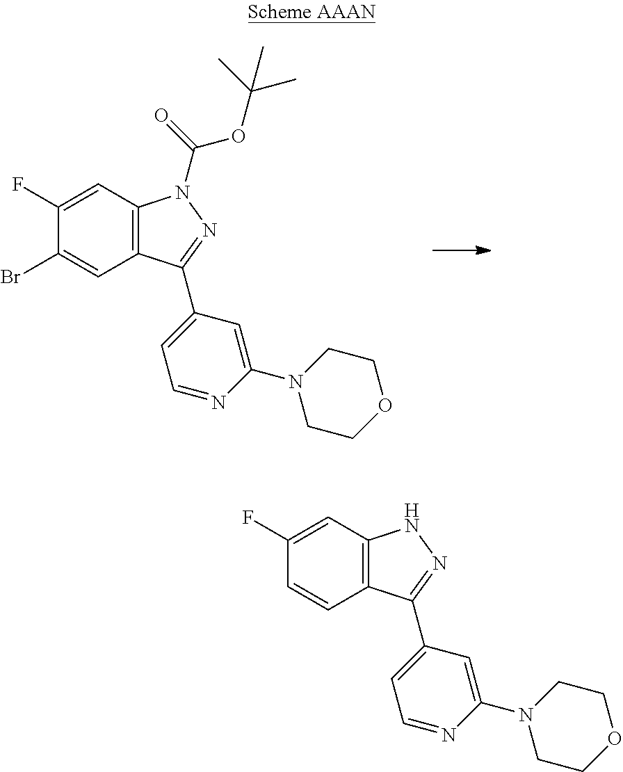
C1(F)=CC2=C(C=C1)C(C1=CC=NC(N3CCOCC3)=C1)=NN2.C1(F)=CC2=C(C=C1Br)C(C1=CC=NC(N3CCOCC3)=C1)=NN2C(=O)OC(C)(C)C
